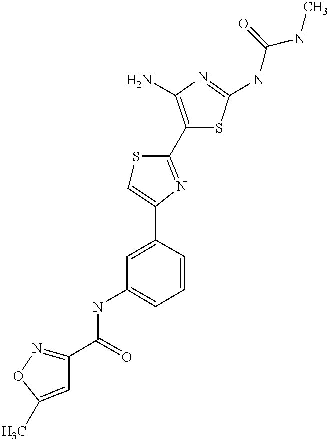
C1(C(=O)NC2=CC=CC(C3=CSC(C4=C(N)N=C(NC(NC)=O)S4)=N3)=C2)=NOC(C)=C1
